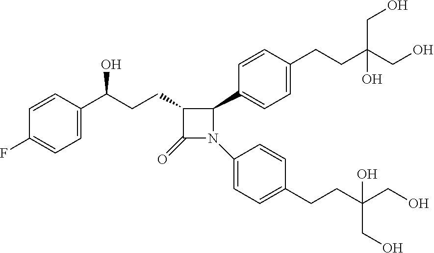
C1=CC(C(CCC2C(=O)N(C3=CC=C(CCC(CO)(O)CO)C=C3)C2C2=CC=C(CCC(CO)(O)CO)C=C2)O)=CC=C1F
